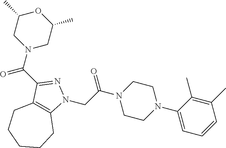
C(C(N1CCN(C2=CC=CC(C)=C2C)CC1)=O)N1C2=C(C(C(N3CC(C)OC(C)C3)=O)=N1)CCCCC2
